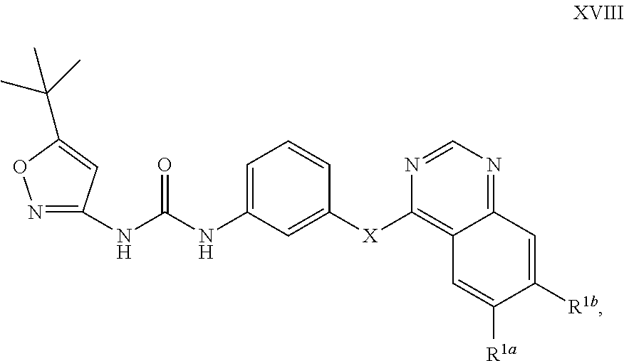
C1=C(NC(NC2=NOC(C(C)(C)C)=C2)=O)C=C([X]C2=C3C(=NC=N2)C=C([R1b])C([R1a])=C3)C=C1
